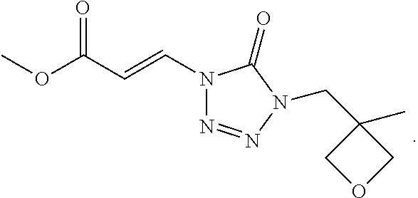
COC(C=CN1N=NN(CC2(C)COC2)C1=O)=O
